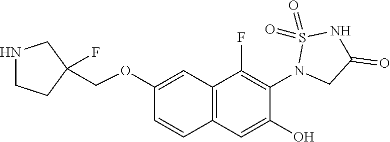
C12=C(C=C(O)C(N3CC(=O)NS3(=O)=O)=C1F)C=CC(OCC1(F)CCNC1)=C2
